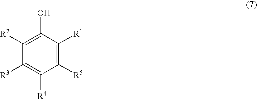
C1([R5])=C([R1])C(O)=C([R2])C([R3])=C1[R4]
